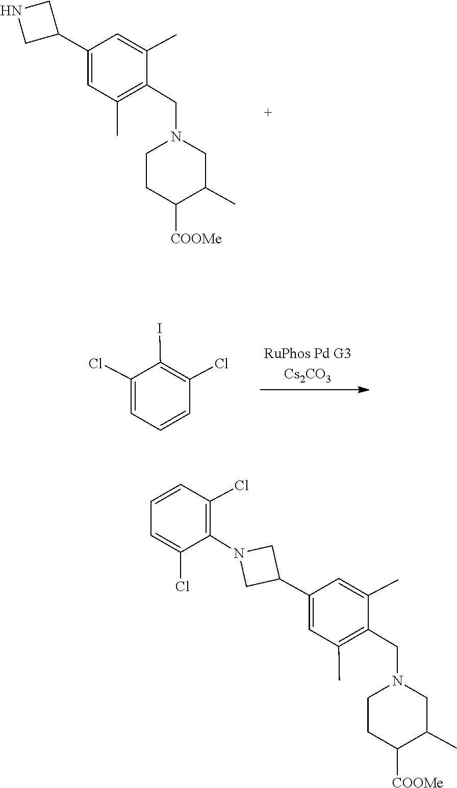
C1(C)=C(CN2CCC([COOMe])C(C)C2)C(C)=CC(C2CNC2)=C1.C1=C(Cl)C(I)=C(Cl)C=C1.C1=C(C)C(CN2CCC([COOMe])C(C)C2)=C(C)C=C1C1CN(C2=C(Cl)C=CC=C2Cl)C1
